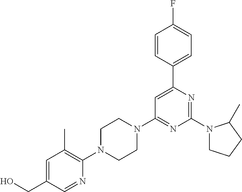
C1=C(CO)C=NC(N2CCN(C3=NC(N4CCCC4C)=NC(C4=CC=C(F)C=C4)=C3)CC2)=C1C
